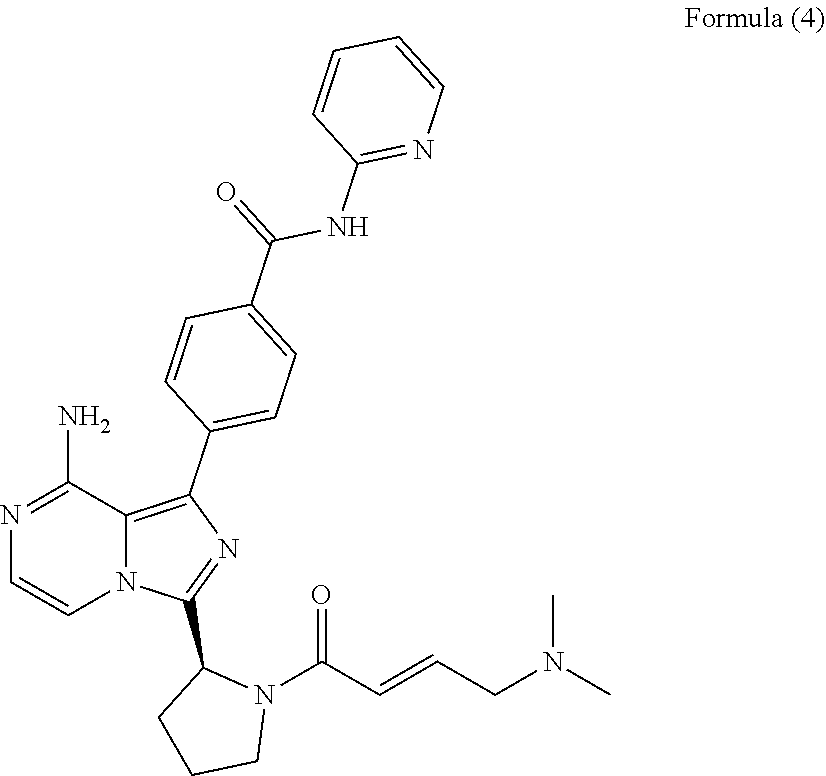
C1=CN2C(=C(C3=CC=C(C(=O)NC4=NC=CC=C4)C=C3)N=C2C2N(C(C=CCN(C)C)=O)CCC2)C(N)=N1
